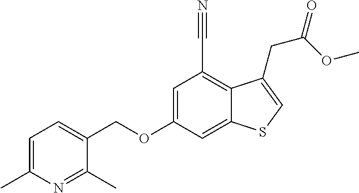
C1=C(C)N=C(C)C(COC2=CC(C#N)=C3C(=C2)SC=C3CC(=O)OC)=C1
